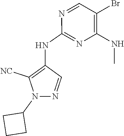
N1=CC(Br)=C(NC)N=C1NC1=C([NC])N(C2CCC2)N=C1
